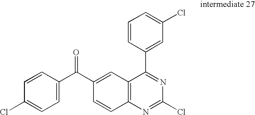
C1=CC(C(C2=CC3=C(C=C2)N=C(Cl)N=C3C2=CC(Cl)=CC=C2)=O)=CC=C1Cl
